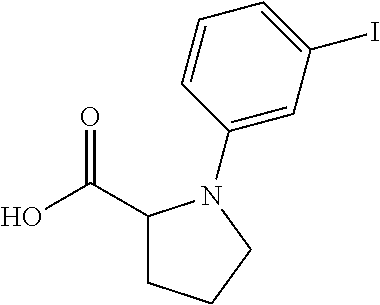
OC(C1CCCN1C1=CC(I)=CC=C1)=O
